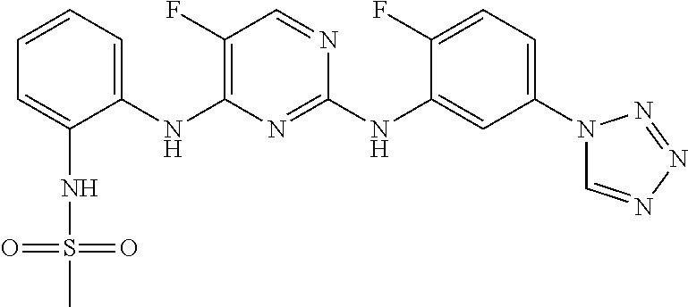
C1=CC=C(NC2=C(F)C=NC(NC3=CC(N4C=NN=N4)=CC=C3F)=N2)C(NS(=O)(C)=O)=C1
